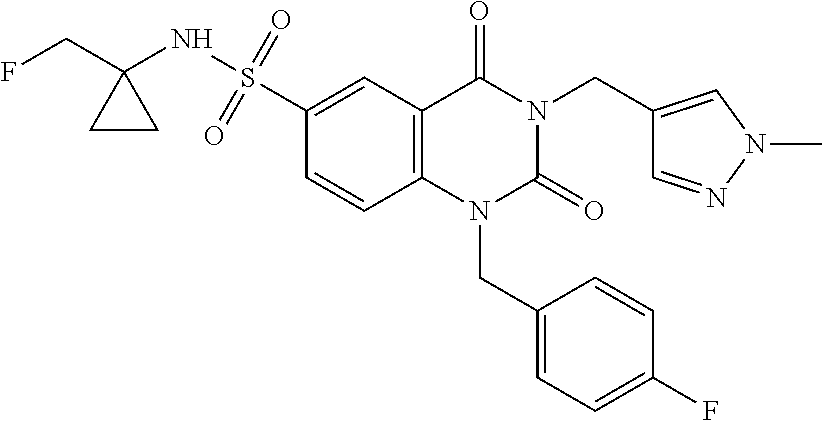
C(N1C(=O)N(CC2=CC=C(F)C=C2)C2=C(C1=O)C=C(S(=O)(=O)NC1(CF)CC1)C=C2)C1=CN(C)N=C1
